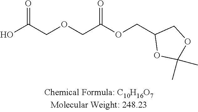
OC(COCC(OCC1OC(C)(C)OC1)=O)=O
